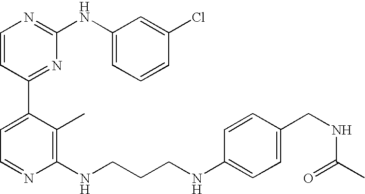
C1=CC(C2=CC=NC(NCCCNC3=CC=C(CNC(C)=O)C=C3)=C2C)=NC(NC2=CC=CC(Cl)=C2)=N1
